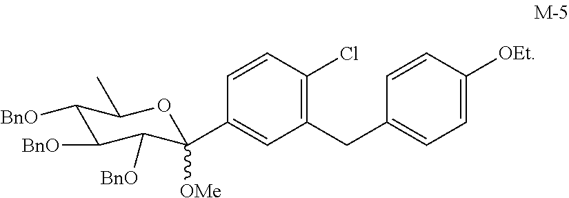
C1=CC(C2([OMe])C([BnO])C([BnO])C([BnO])C(C)O2)=CC(CC2=CC=C([OEt])C=C2)=C1Cl
